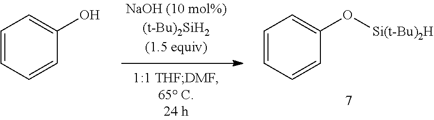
C1=CC=CC(O[Si(t-Bu)2H])=C1.C1=CC=CC(O)=C1
